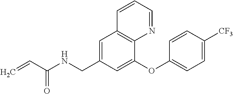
C1(CNC(C=C)=O)=CC2=C(C(OC3=CC=C([CF3])C=C3)=C1)N=CC=C2
